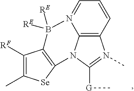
C12=C3C=CC=N1B([RE])([RE])C1=C(N2C([G]C)=N3C)[Se]C(C)=C1[RF]
